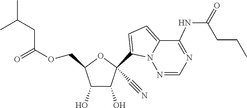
O(CC1OC(C#N)(C2=CC=C3C(NC(=O)CCC)=NC=NN32)C(O)C1O)C(=O)CC(C)C
